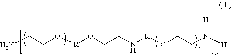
NCCO[R]OCCN[R]OCCN([H])[H]
